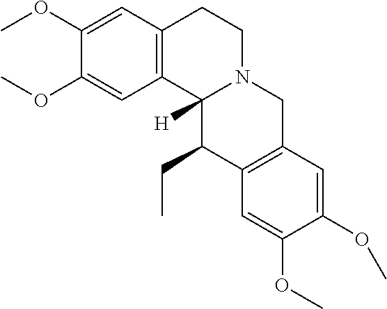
C1(OC)=CC2=C(C=C1OC)CCN1C2([H])C(CC)C2=C(C1)C=C(OC)C(OC)=C2
